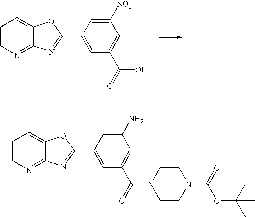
C1=CN=C2C(=C1)OC(C1=CC(C(N3CCN(C(=O)OC(C)(C)C)CC3)=O)=CC(N)=C1)=N2.C1=CN=C2C(=C1)OC(C1=CC(C(O)=O)=CC([NO2])=C1)=N2
